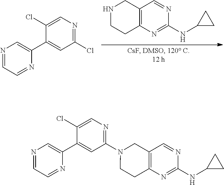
C12=C(N=C(NC3CC3)N=C1)CCNC2.N1=CC=NC(C2=CC(Cl)=NC=C2Cl)=C1.N1=CC=NC(C2=CC(N3CCC4=C(C3)C=NC(NC3CC3)=N4)=NC=C2Cl)=C1
